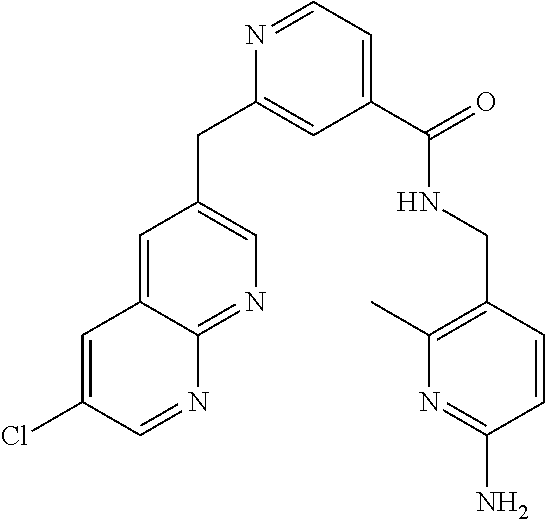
C1=NC(CC2=CN=C3C(=C2)C=C(Cl)C=N3)=CC(C(NCC2=C(C)N=C(N)C=C2)=O)=C1
